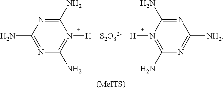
C1(N)=NC(N)=NC(N)=N1[H].[S2O32-].N1=C(N)N([H])=C(N)N=C1[NH2]
